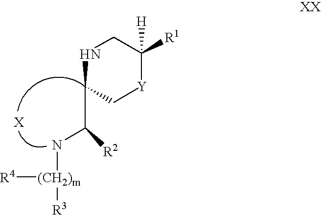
C(C1C[Y]C([R1])([H])CN1)(N[(CH2)m]([R3])[R4])[R2].[X]
